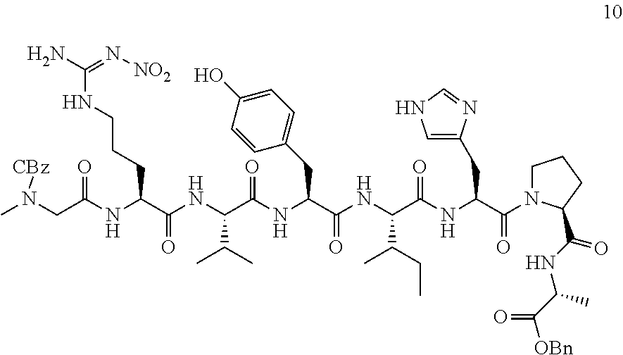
C(NC(C(NC(C(=O)N1CCCC1C(=O)NC(C)C(=O)[OBn])CC1=CNC=N1)=O)C(CC)C)(=O)C(CC1=CC=C(O)C=C1)NC(C(NC(C(NC(CN(C)[CBz])=O)CCCNC(=N[NO2])N)=O)C(C)C)=O
